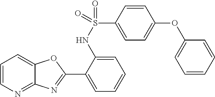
C1=CN=C2C(=C1)OC(C1=CC=CC=C1NS(=O)(C1=CC=C(OC3=CC=CC=C3)C=C1)=O)=N2
